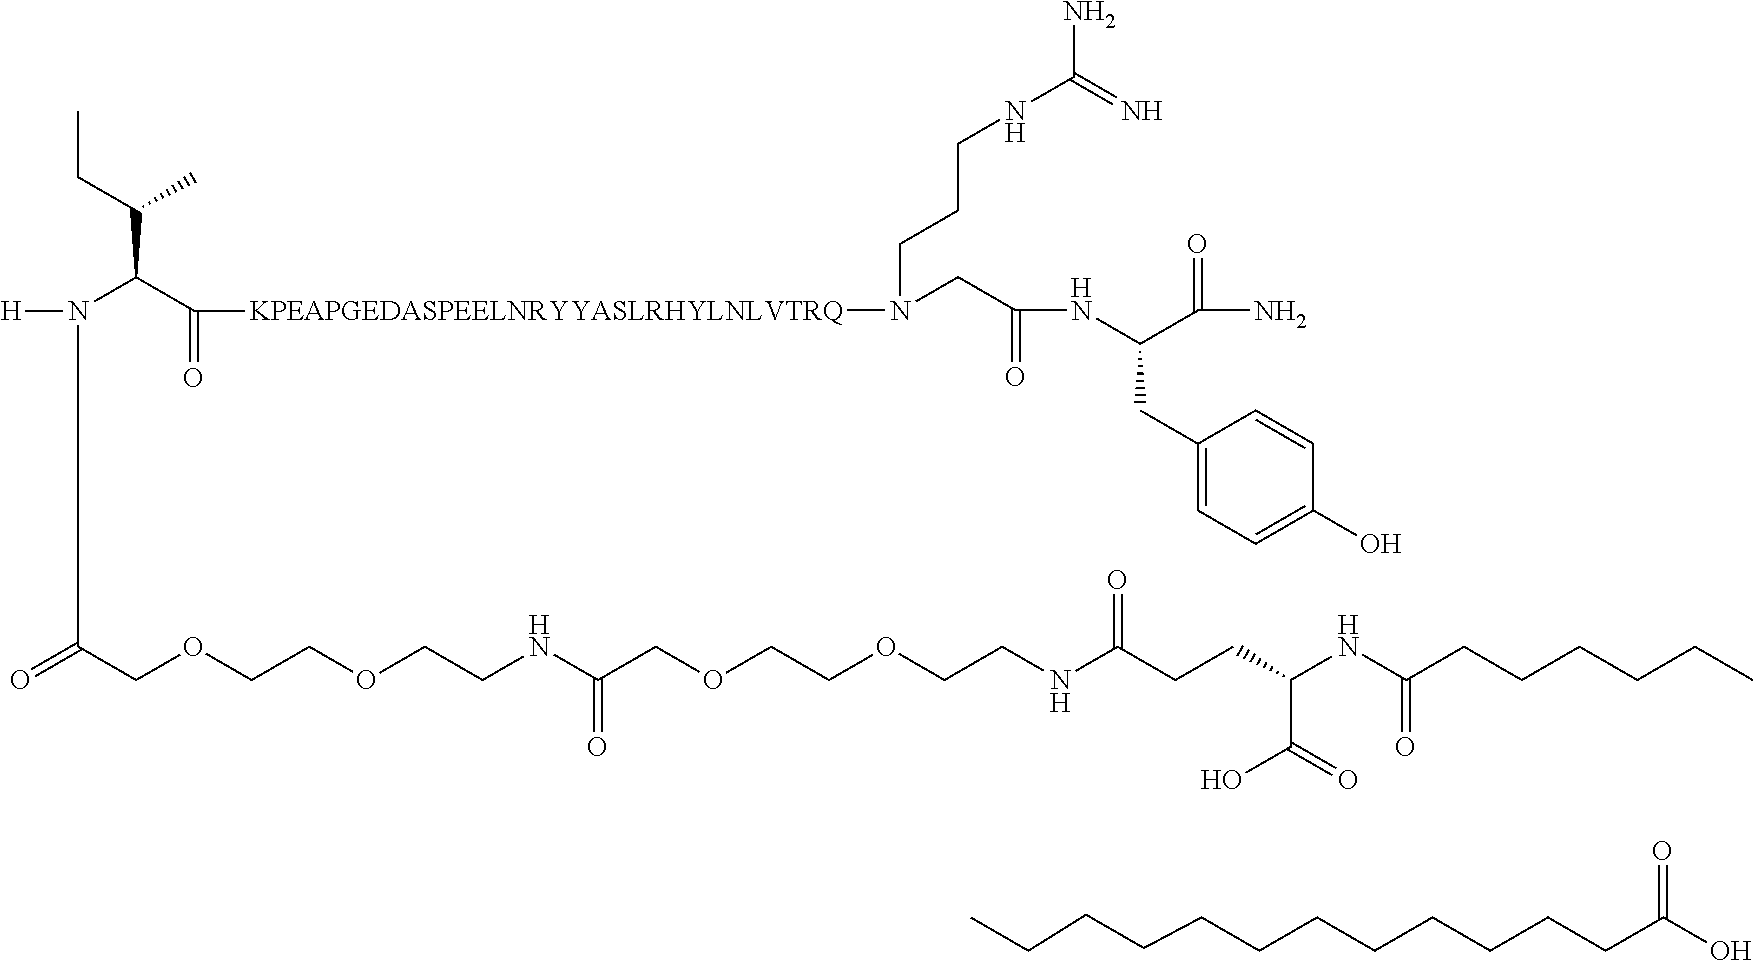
[KPEAPGEDASPEELNRYYASLRHYLNLVTRQ](C(C(N([H])C(COCCOCCNC(COCCOCCNC(CCC(NC(CCCCCC)=O)C(=O)O)=O)=O)=O)C(CC)C)=O)N(CCCNC(=N)N)CC(=O)NC(C(=O)N)CC1=CC=C(O)C=C1.C(CCCCCCCCCCC(=O)O)C
